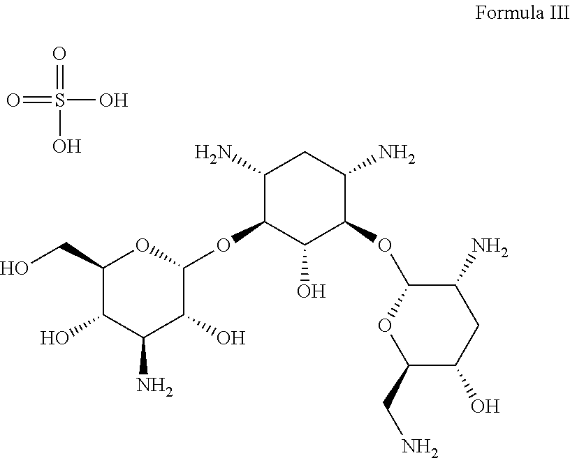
C1(CO)C(O)C(N)C(O)C(OC2C(N)CC(N)C(OC3C(N)CC(O)C(CN)O3)C2O)O1.O=S(O)(O)=O
